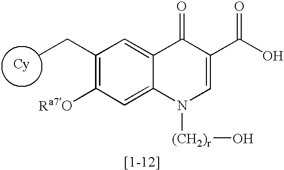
[Cy].C1(CC)=C([Ra7O])C=C2C(=C1)C(=O)C(C(O)=O)=CN2[(CH2)r]O
